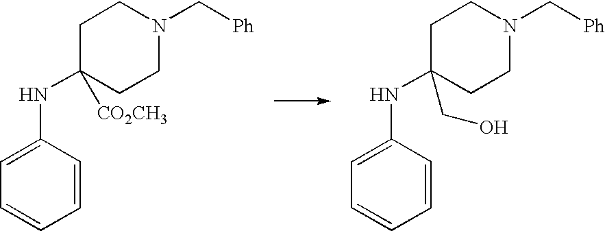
C1=CC(NC2([CO2CH3])CCN(C[Ph])CC2)=CC=C1.C1=CC(NC2(CO)CCN(C[Ph])CC2)=CC=C1
